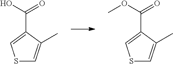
C(C1=CSC=C1C)(O)=O.C(C1=CSC=C1C)(OC)=O
